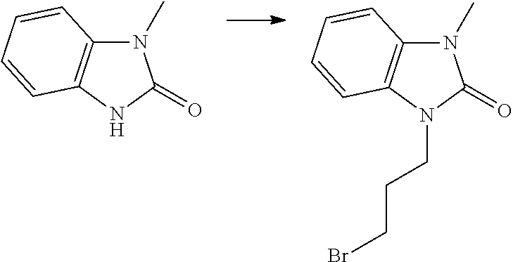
N1(C)C2=C(NC1=O)C=CC=C2.N1(C)C2=C(N(CCCBr)C1=O)C=CC=C2
